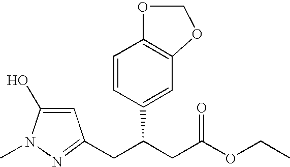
C1=CC(C(CC(OCC)=O)CC2=NN(C)C(O)=C2)=CC2=C1OCO2
